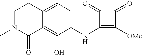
C12=CC=C(NC3=C([OMe])C(=O)C3=O)C(O)=C1C(=O)N(C)CC2
